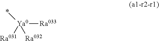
[Ya0]([Ra033])([Ra032])([Ra031])*
